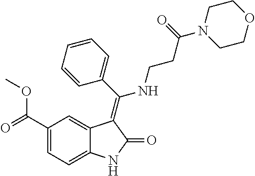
C1(C(=O)OC)=CC=C2C(=C1)C(=C(C1=CC=CC=C1)NCCC(N1CCOCC1)=O)C(=O)N2
